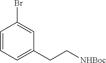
C1=CC=C(CC[NHBoc])C=C1Br
